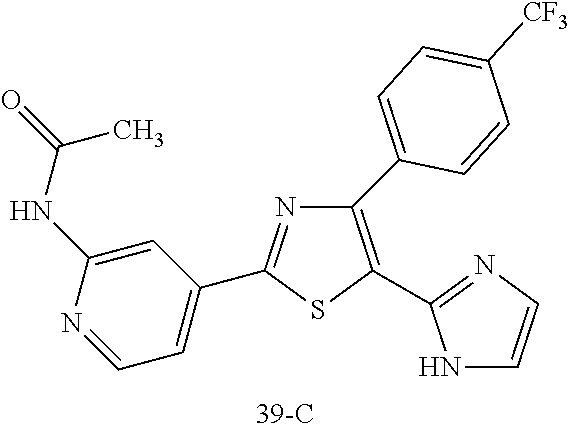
C1(C2=CC=C([CF3])C=C2)=C(C2=NC=CN2)SC(C2=CC=NC(NC(=O)C)=C2)=N1
